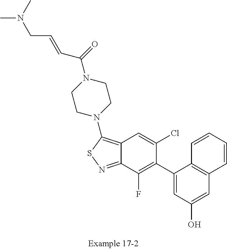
C12=C(N3CCN(C(C=CCN(C)C)=O)CC3)SN=C1C(F)=C(C1=CC(O)=CC3=C1C=CC=C3)C(Cl)=C2
